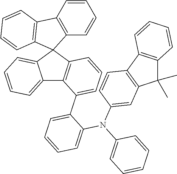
C12=C(C=CC=C1)C1=C(C=CC=C1)C21C2=C(C3=CC=CC=C31)C(C1=CC=CC=C1N(C1=CC=CC=C1)C1=CC3=C(C4=C(C3(C)C)C=CC=C4)C=C1)=CC=C2
